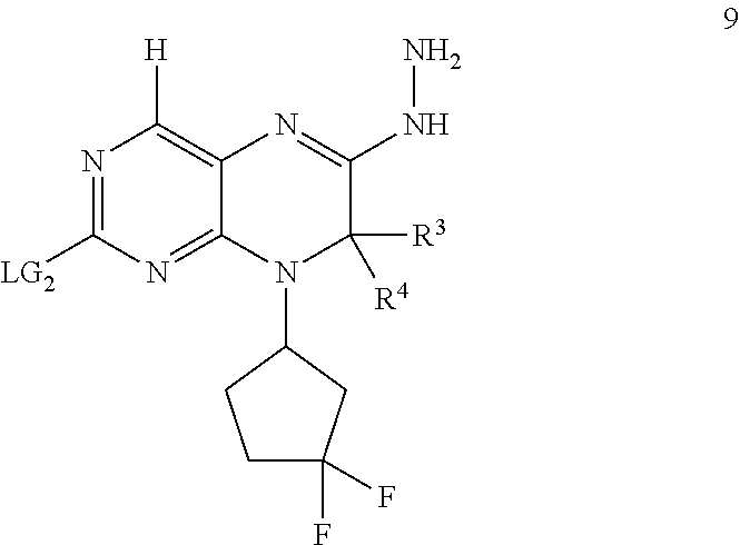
N1=C([LG2])N=C2C(=C1[H])N=C(NN)C([R3])([R4])N2C1CCC(F)(F)C1
